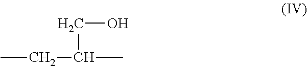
CCC(C)CO
